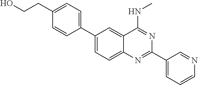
C1(C2=CC=C(CCO)C=C2)=CC=C2C(=C1)C(NC)=NC(C1=CC=CN=C1)=N2
